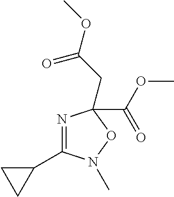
N1=C(C2CC2)N(C)OC1(CC(OC)=O)C(OC)=O
